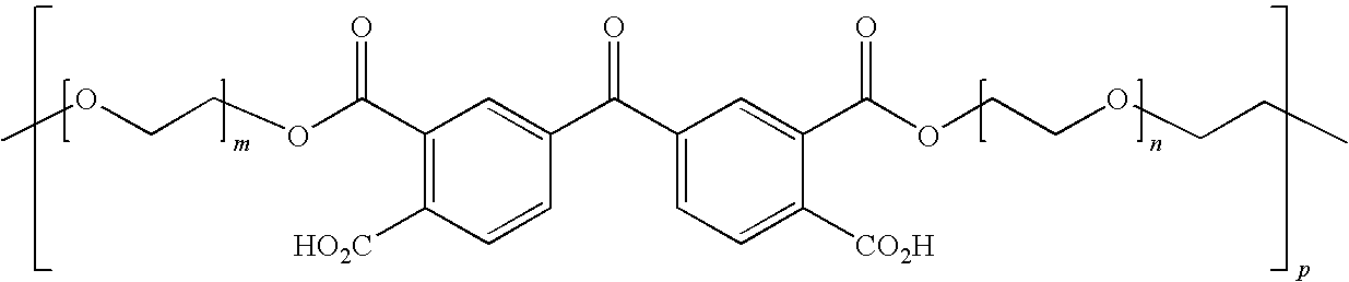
C1(C(OCCOC)=O)=C([HO2C])C=CC(C(C2=CC=C([CO2H])C(C(OCCOCCC)=O)=C2)=O)=C1
